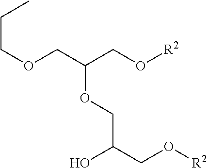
O(CC(CO[R2])OCC(CO[R2])O)CCC
